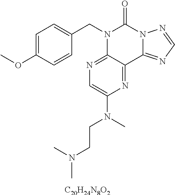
C1=C(OC)C=CC(CN2C3=NC=C(N(CCN(C)C)C)N=C3C3=NC=NN3C2=O)=C1.[C20H24N8O2]
